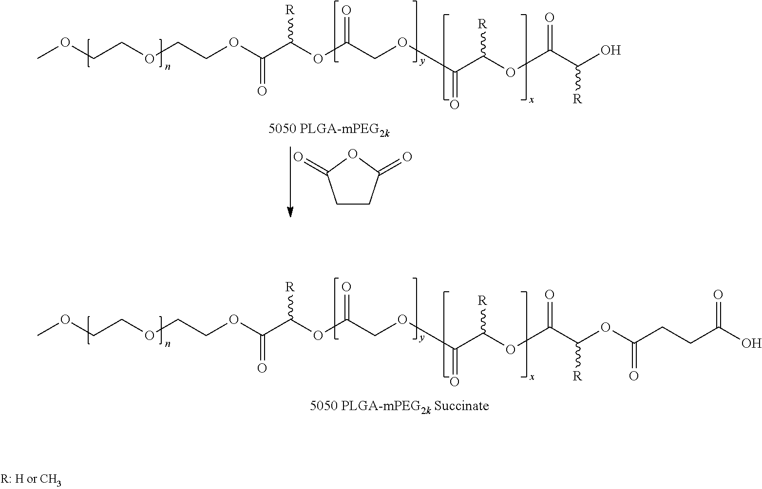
COCCOCCOC(C(OC(COC(C(OC(C(O)[R])=O)[R])=O)=O)[R])=O.C1CC(=O)OC1=O.COCCOCCOC(C(OC(COC(C(OC(C(OC(CCC(O)=O)=O)[R])=O)[R])=O)=O)[R])=O
